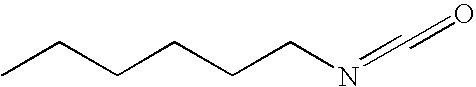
CCCCCCN=C=O
